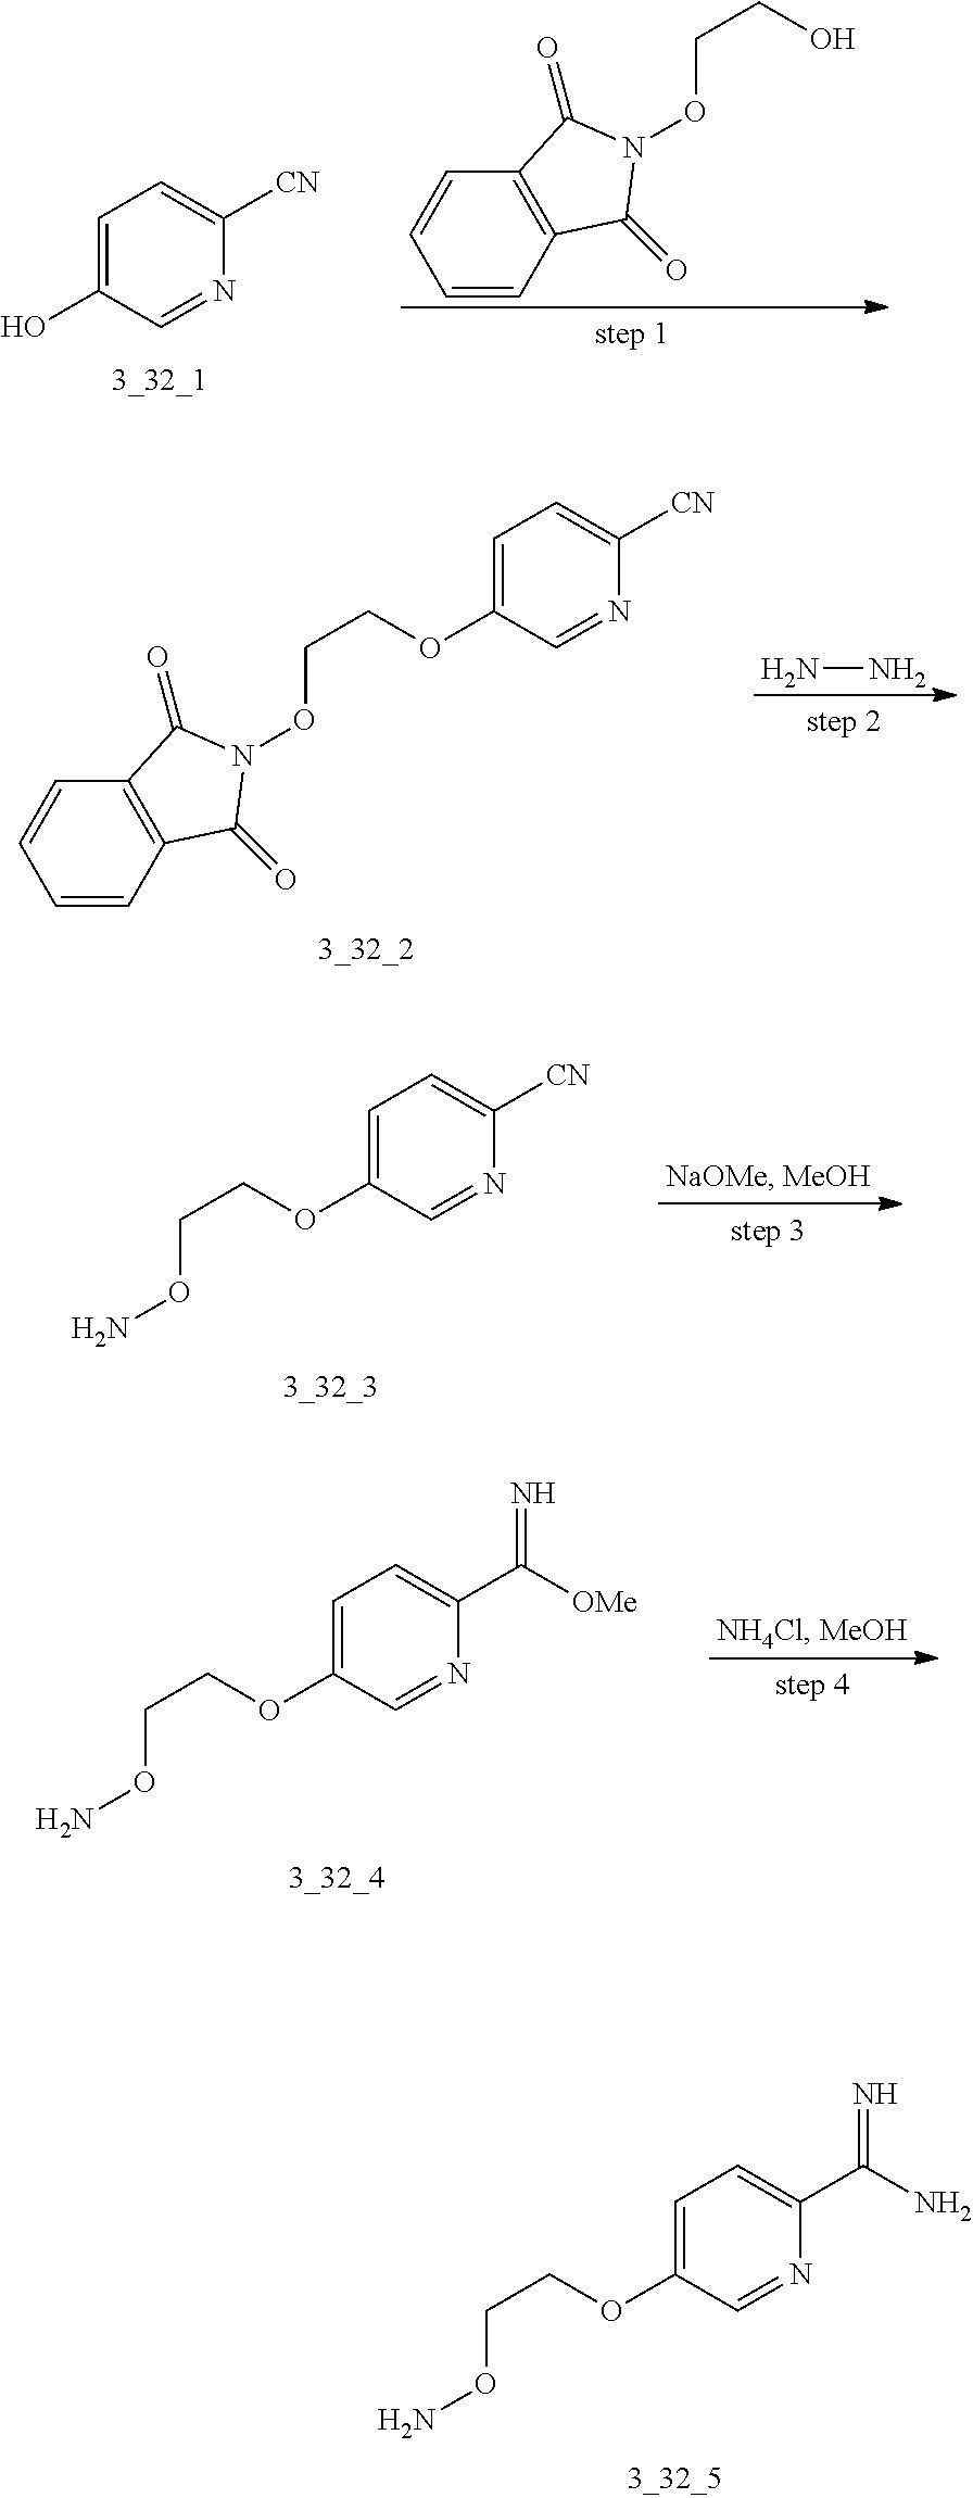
C1=C(O)C=NC([CN])=C1.C1=CC2=C(C=C1)C(=O)N(OCCO)C2=O.C1=CC2=C(C=C1)C(=O)N(OCCOC1=CC=C([CN])N=C1)C2=O.NN.NOCCOC1=CC=C([CN])N=C1.NOCCOC1=CC=C(C([OMe])=N)N=C1.NOCCOC1=CC=C(C(N)=N)N=C1
